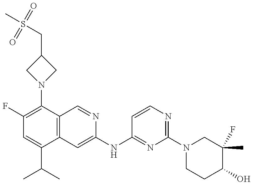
C1(F)=C(N2CC(CS(C)(=O)=O)C2)C2=C(C(C(C)C)=C1)C=C(NC1=NC(N3CCC(O)C(F)(C)C3)=NC=C1)N=C2
